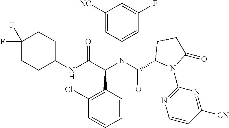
C1([NC])=CC(N(C(C2N(C3=NC=CC([CN])=N3)C(=O)CC2)=O)C(C(NC2CCC(F)(F)CC2)=O)C2=C(Cl)C=CC=C2)=CC(F)=C1
